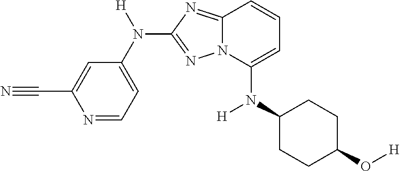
N(C1=CC=CC2=NC(N(C3=CC=NC(C#N)=C3)[H])=NN12)(C1CCC(O[H])CC1)[H]
